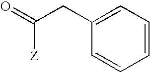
O=C(CC1=CC=CC=C1)[Z]
